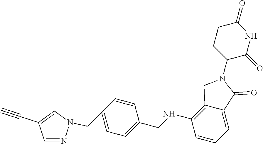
C1=NN(CC2=CC=C(CNC3=C4C(=CC=C3)C(=O)N(C3C(=O)NC(=O)CC3)C4)C=C2)C=C1C#C
